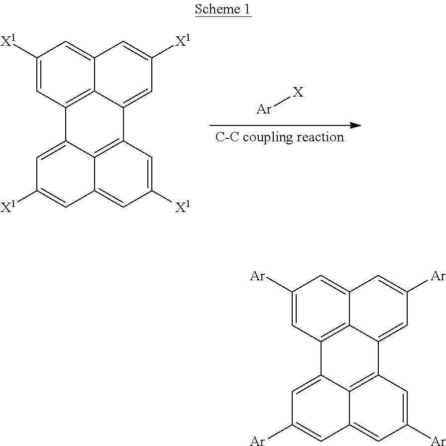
[Ar][X].C1([X1])=CC2=C3C(=C1)C=C([X1])C=C3C1=C3C2=CC([X1])=CC3=CC([X1])=C1.C1([Ar])=CC2=C3C(=C1)C=C([Ar])C=C3C1=C3C2=CC([Ar])=CC3=CC([Ar])=C1
